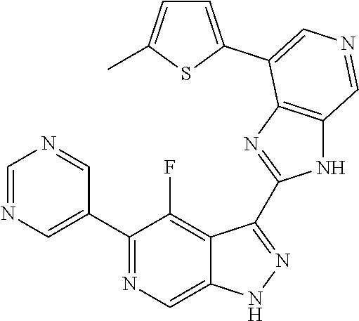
C1(C2=CN=CN=C2)=NC=C2C(=C1F)C(C1=NC3=C(N1)C=NC=C3C1=CC=C(C)S1)=NN2
